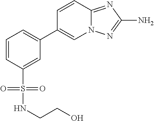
C1=CC2=NC(N)=NN2C=C1C1=CC=CC(S(NCCO)(=O)=O)=C1
